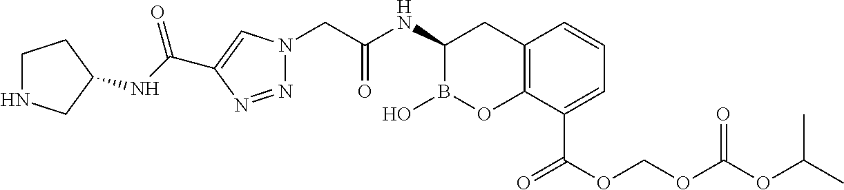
N1=NC(C(NC2CNCC2)=O)=CN1CC(NC1B(O)OC2=C(C1)C=CC=C2C(OCOC(OC(C)C)=O)=O)=O
